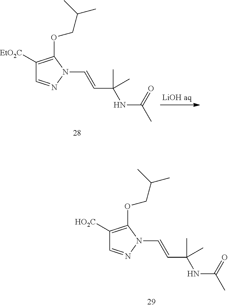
C1([HO2C])=C(OCC(C)C)N(C=CC(C)(C)NC(=O)C)N=C1.C1([EtO2C])=C(OCC(C)C)N(C=CC(C)(C)NC(=O)C)N=C1
